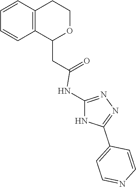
C1(CC(=O)NC2=NN=C(C3=CC=NC=C3)N2)OCCC2=C1C=CC=C2
